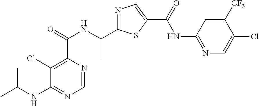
N1=C(C(NC(C2=C(Cl)C(NC(C)C)=NC=N2)=O)C)SC(C(=O)NC2=NC=C(Cl)C([CF3])=C2)=C1
